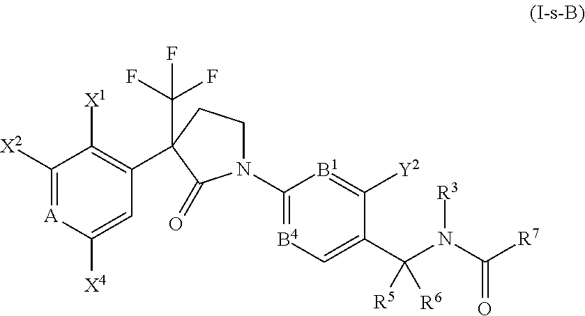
C1([X2])=[A]C([X4])=CC(C2(C(F)(F)F)CCN(C3=[B4]C=C(C(N([R3])C([R7])=O)([R5])[R6])C([Y2])=[B1]3)C2=O)=C1[X1]
